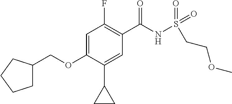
C1=C(OCC2CCCC2)C(C2CC2)=CC(C(NS(CCOC)(=O)=O)=O)=C1F
